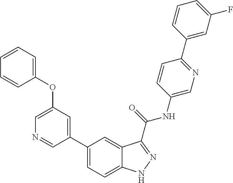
C1(OC2=CC=CC=C2)=CN=CC(C2=CC=C3C(=C2)C(C(NC2=CN=C(C4=CC(F)=CC=C4)C=C2)=O)=NN3)=C1
